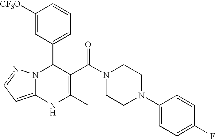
C1([CF3O])=CC(C2N3C(=CC=N3)NC(C)=C2C(N2CCN(C3=CC=C(F)C=C3)CC2)=O)=CC=C1
